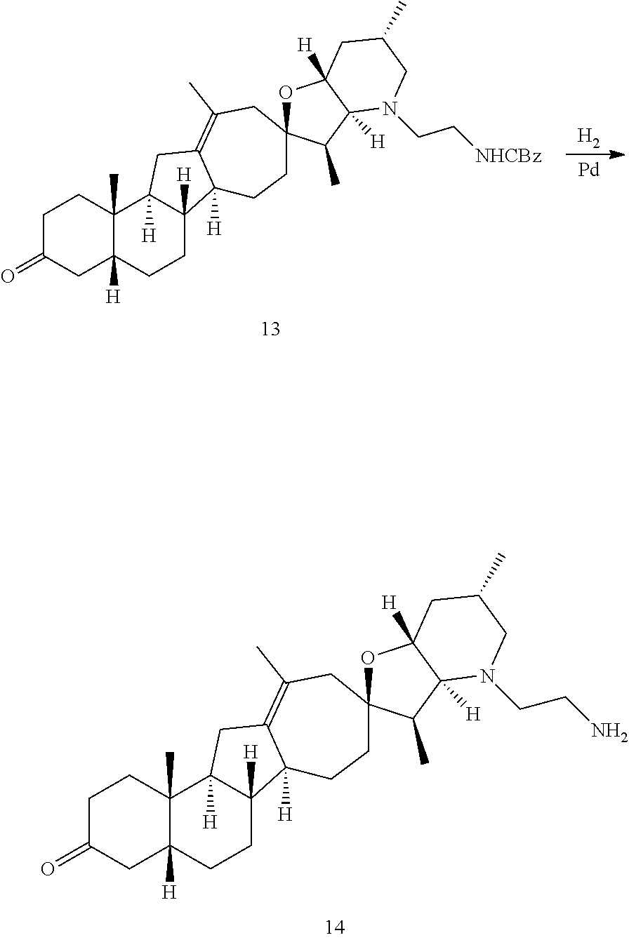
[H2].[Pd].C1C(=O)CC2([H])C(C)(C1)C1([H])C([H])(CC2)C2([H])C(=C(C)CC3(CC2)OC2([H])C([H])(C3C)N(CC[NHCBz])CC(C)C2)C1.C1C(=O)CC2([H])C(C)(C1)C1([H])C([H])(CC2)C2([H])C(=C(C)CC3(CC2)OC2([H])C([H])(C3C)N(CCN)CC(C)C2)C1
